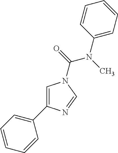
C1=C(C2=CC=CC=C2)N=CN1C(=O)N(C)C1=CC=CC=C1
